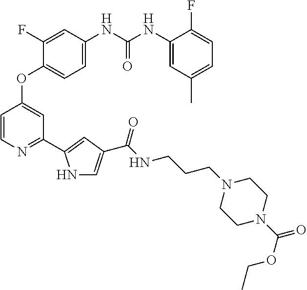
C1=C(NC(NC2=CC(C)=CC=C2F)=O)C=C(F)C(OC2=CC(C3=CC(C(NCCCN4CCN(C(=O)OCC)CC4)=O)=CN3)=NC=C2)=C1
